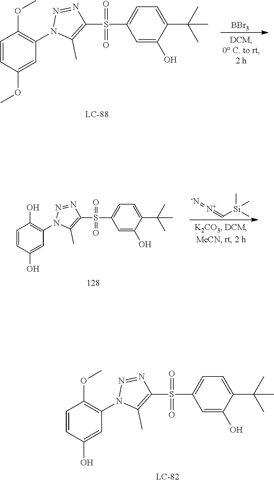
[BBr3].C1=CC(OC)=CC(N2C(C)=C(S(C3=CC=C(C(C)(C)C)C(O)=C3)(=O)=O)N=N2)=C1OC.C1=CC(O)=CC(N2C(C)=C(S(C3=CC=C(C(C)(C)C)C(O)=C3)(=O)=O)N=N2)=C1OC.C1=CC(O)=CC(N2C(C)=C(S(C3=CC=C(C(C)(C)C)C(O)=C3)(=O)=O)N=N2)=C1O.[-N]=[N+]=C[Si](C)(C)C
